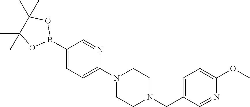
C1(B2OC(C)(C)C(C)(C)O2)=CC=C(N2CCN(CC3=CC=C(OC)N=C3)CC2)N=C1
